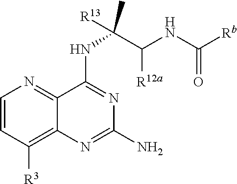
N(C1=NC(N)=NC2=C([R3])C=CN=C12)C(C(NC([Rb])=O)[R12a])([R13])C
